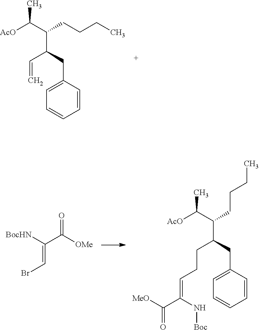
[AcO]C(C(C(C=C)CC1=CC=CC=C1)CCCC)C.O=C([OMe])C([BocHN])=CBr.[AcO]C(C(C(CCC=C(C([MeO])=O)N[Boc])CC1=CC=CC=C1)CCCC)C
